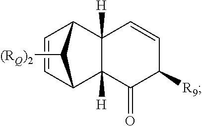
C1=CC2C3([H])C([H])(C1C2[(RQ)2])C=CC([R9])C3=O
